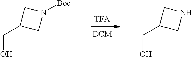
C1C(CO)CN1[Boc].C1C(CO)CN1
